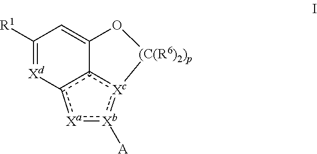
C1([R1])=[Xd]c2c3[Xc](:[Xb]([A]):[Xa]2)[(C(R6)2)p]OC3=C1
